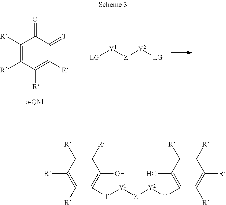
C1([R])=C([R])C([R])=C([R])C(=[T])C1=O.[LG][Y1][Z][Y2][LG].C1([R])=C([R])C([R])=C([R])C([T][Y1][Z][Y2][T]C2=C(O)C([R])=C([R])C([R])=C2[R])=C1O
